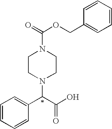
C1=CC=CC(C(C(O)=O)N2CCN(C(OCC3=CC=CC=C3)=O)CC2)=C1
